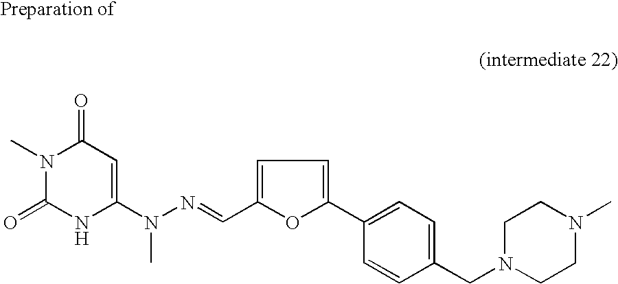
C1(=O)N(C)C(=O)NC(N(N=CC2=CC=C(C3=CC=C(CN4CCN(C)CC4)C=C3)O2)C)=C1
